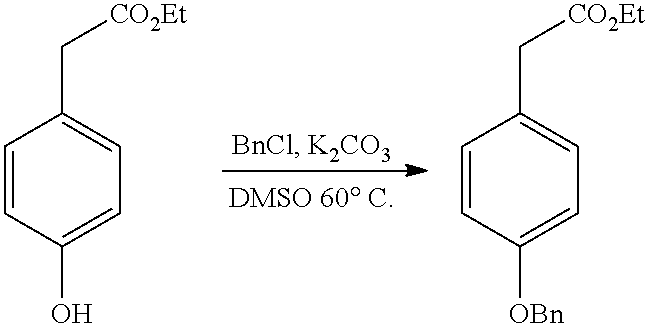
C1=CC(O)=CC=C1C[CO2Et].C1=CC([OBn])=CC=C1C[CO2Et]
